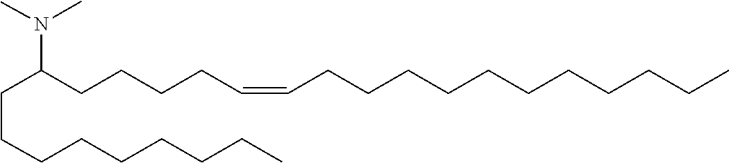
C(CCC(N(C)C)CCCCC=CCCCCCCCCCCC)CCCCCC
